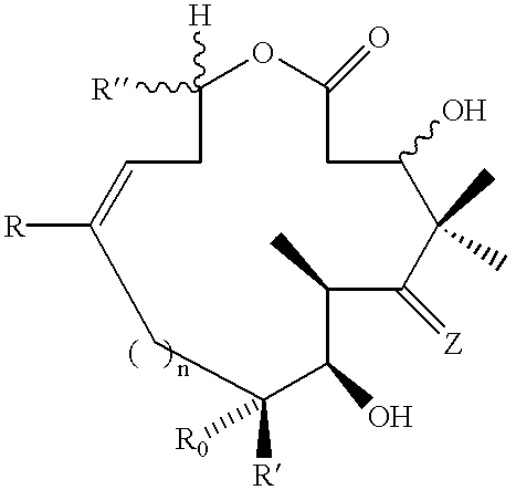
C1(O)CC(=O)OC([H])([R])CC=C([R])CC([R])([R0])C(O)C(C)C(=[Z])C1(C)C
